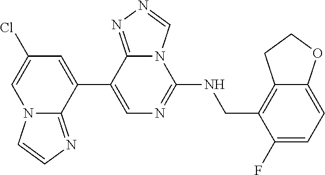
C12=C(CNC3=NC=C(C4=CC(Cl)=CN5C4=NC=C5)C4=NN=CN34)C(F)=CC=C1OCC2
